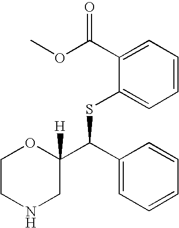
C1(C(OC)=O)=CC=CC=C1SC(C1=CC=CC=C1)C1([H])OCCNC1
